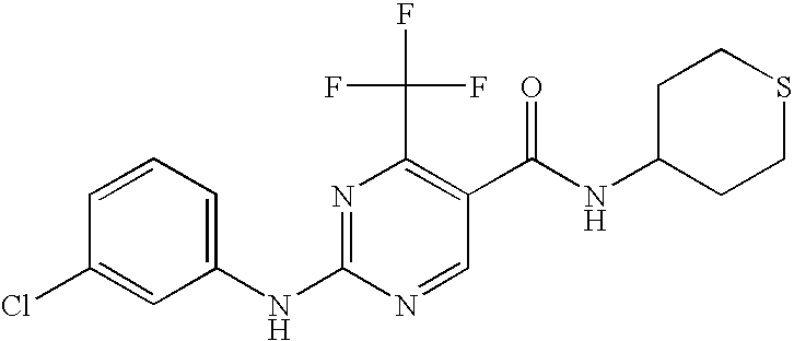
C1(NC2=NC(C(F)(F)F)=C(C(NC3CCSCC3)=O)C=N2)=CC=CC(Cl)=C1
